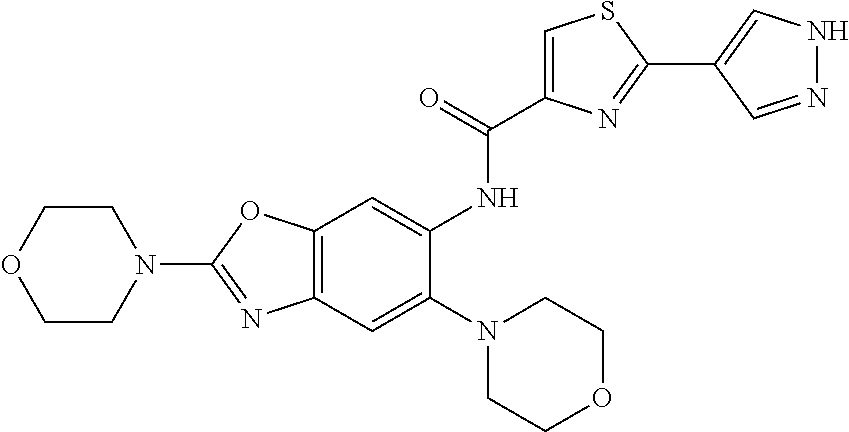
C12=C(OC(N3CCOCC3)=N1)C=C(NC(=O)C1=CSC(C3=CNN=C3)=N1)C(N1CCOCC1)=C2
